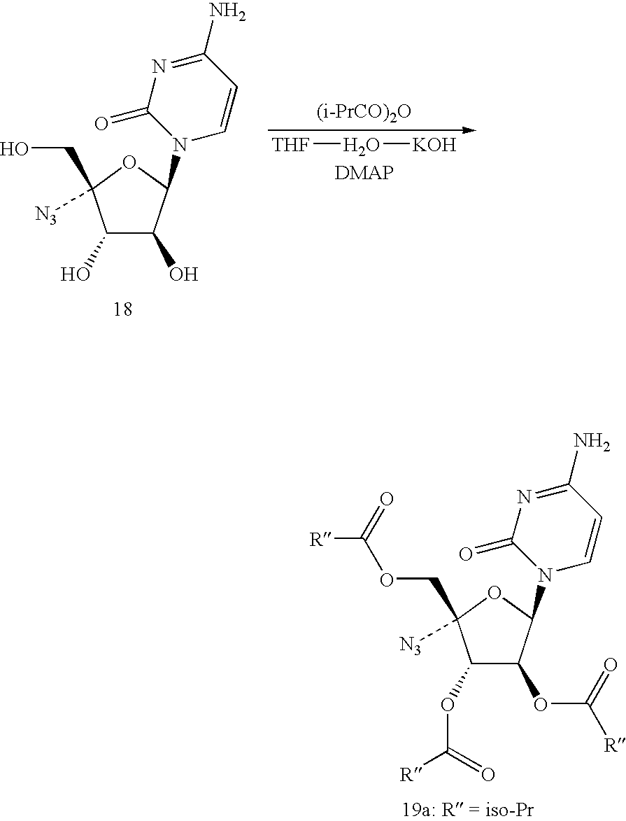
C1=CC(N)=NC(=O)N1C1C(O)C(O)C(CO)([N3])O1.[THF]O[KOH].[DMAP].[(i-PrCO)2O].C1=CC(N)=NC(=O)N1C1C(OC(=O)[R])C(OC(=O)[R])C(COC(=O)[R])([N3])O1
